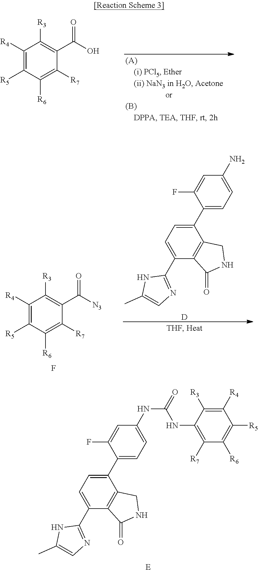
C1([R4])=C([R5])C([R6])=C([R7])C(C(=O)O)=C1[R3].C1([R4])=C([R5])C([R6])=C([R7])C(C(=O)[N3])=C1[R3].F.C1(C2=CC=C(C3=NC=C(C)N3)C3=C2CNC3=O)=CC=C(N)C=C1F.[D].C1(C2=CC=C(C3=NC=C(C)N3)C3=C2CNC3=O)=CC=C(NC(NC2=C([R7])C([R6])=C([R5])C([R4])=C2[R3])=O)C=C1F.[E]
